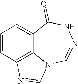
C1=CC2=C3C(=C1)C(=O)NN=CN3C=N2
